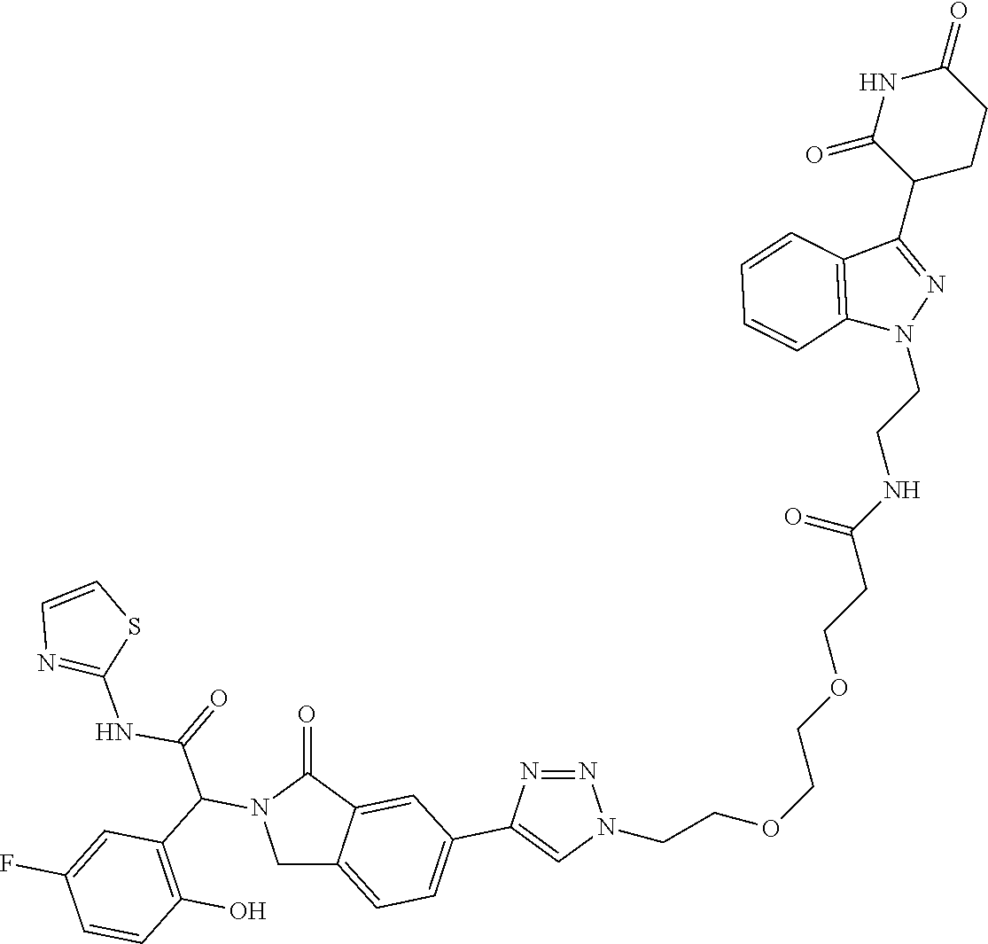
C(C1=C(O)C=CC(F)=C1)(C(=O)NC1=NC=CS1)N1CC2=CC=C(C3=CN(CCOCCOCCC(NCCN4C5=C(C(C6CCC(=O)NC6=O)=N4)C=CC=C5)=O)N=N3)C=C2C1=O
